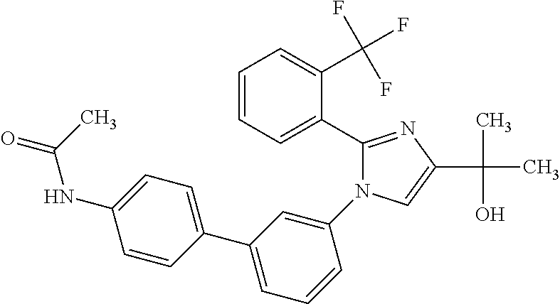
C1(N2C(C3=CC=CC=C3C(F)(F)F)=NC(C(C)(O)C)=C2)=CC(C2=CC=C(NC(C)=O)C=C2)=CC=C1
